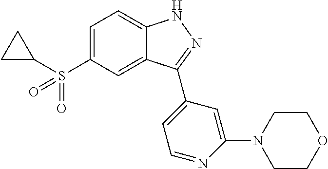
C1=C(S(C2CC2)(=O)=O)C=C2C(=C1)NN=C2C1=CC=NC(N2CCOCC2)=C1
